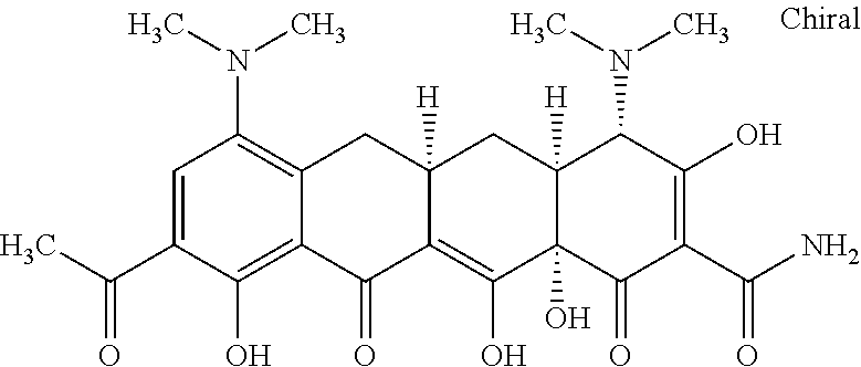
C12([H])C(O)(C(=O)C(C(N)=O)=C(O)C1N(C)C)C(O)=C1C([H])(C2)CC2=C(N(C)C)C=C(C(C)=O)C(O)=C2C1=O
